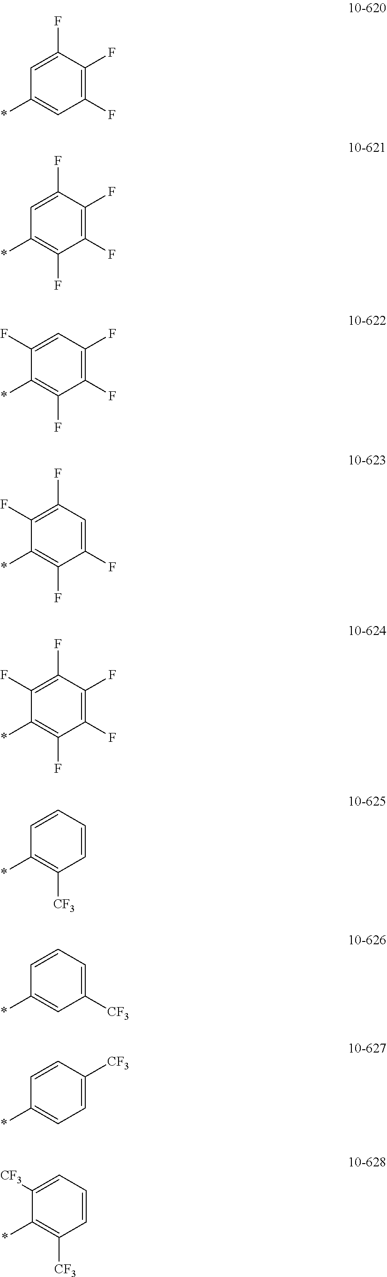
C1=C(F)C(F)=C(F)C=C1*.C1=C(F)C(F)=C(F)C(F)=C1*.C1(F)=CC(F)=C(F)C(F)=C1*.C1(F)=C(F)C=C(F)C(F)=C1*.C1(F)=C(F)C(F)=C(F)C(F)=C1*.C1=CC=CC([CF3])=C1*.C1=CC=C([CF3])C=C1*.C1=CC([CF3])=CC=C1*.C1([CF3])=CC=CC([CF3])=C1*
